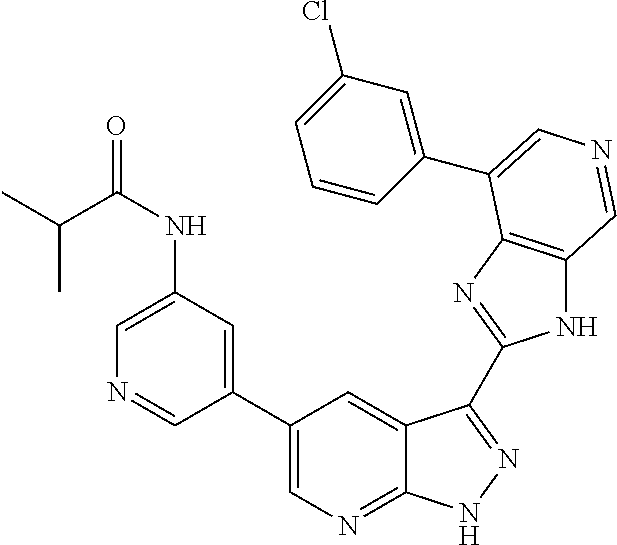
C1(C2=CN=C3C(=C2)C(C2=NC4=C(N2)C=NC=C4C2=CC(Cl)=CC=C2)=NN3)=CC(NC(=O)C(C)C)=CN=C1
